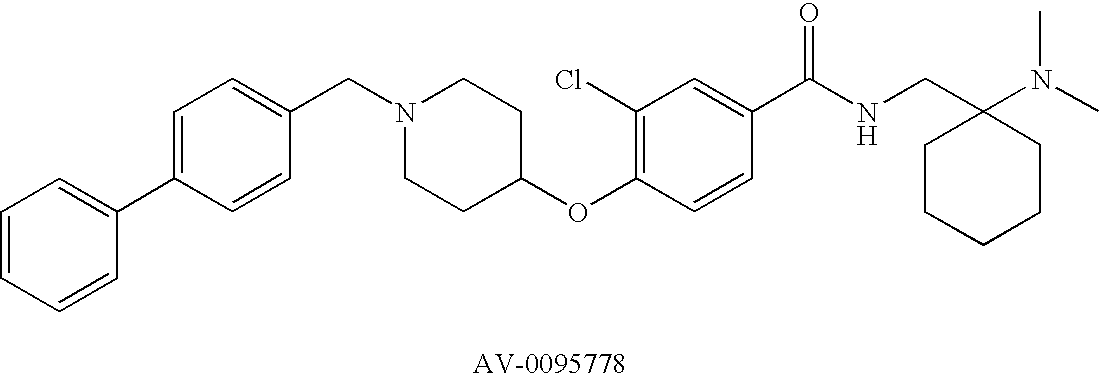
C1(CN2CCC(OC3=C(Cl)C=C(C(NCC4(N(C)C)CCCCC4)=O)C=C3)CC2)=CC=C(C2=CC=CC=C2)C=C1
